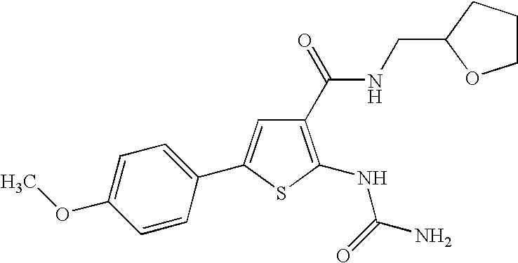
C1=C(OC)C=CC(C2=CC(C(NCC3OCCC3)=O)=C(NC(=O)N)S2)=C1
